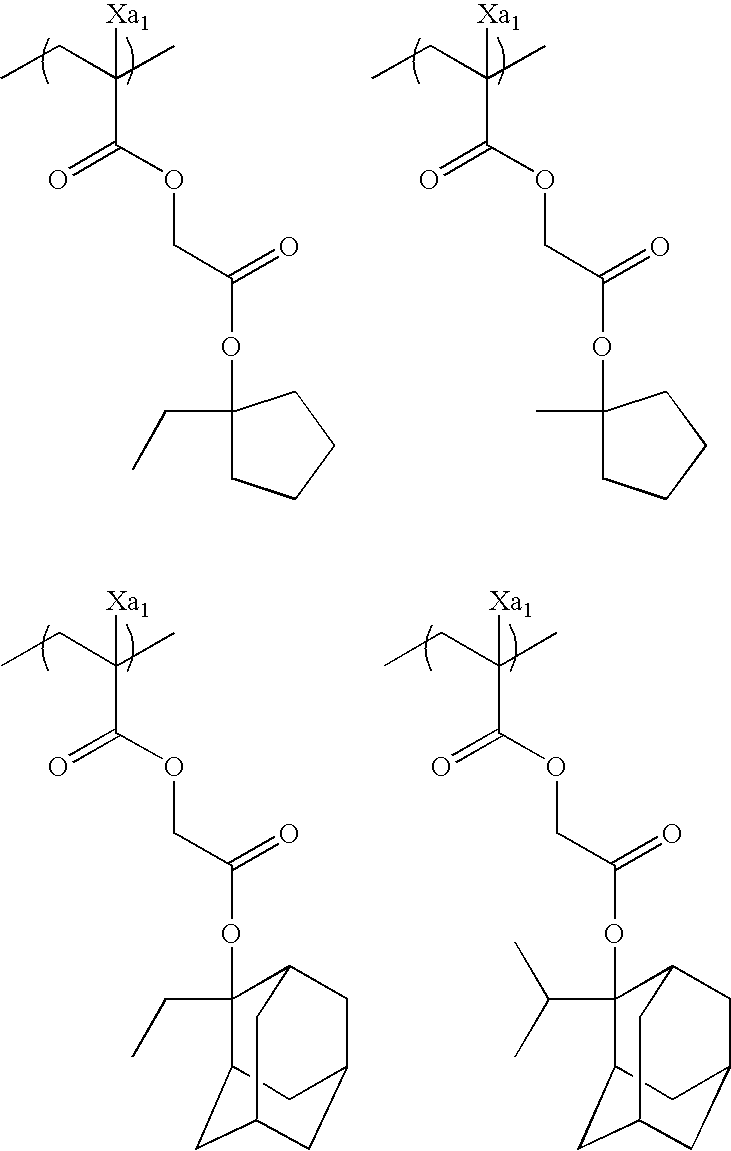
C(C(CC)(C)[Xa1])(OCC(OC1(CC)CCCC1)=O)=O.C(C(CC)(C)[Xa1])(OCC(OC1(C)CCCC1)=O)=O.C(C(CC)(C)[Xa1])(OCC(OC1(CC)C2CC3CC(CC1C3)C2)=O)=O.C(C(CC)(C)[Xa1])(OCC(OC1(C(C)C)C2CC3CC(CC1C3)C2)=O)=O
